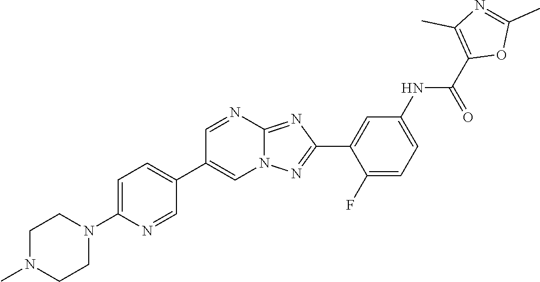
C1(F)=CC=C(NC(C2=C(C)N=C(C)O2)=O)C=C1C1=NN2C(=N1)N=CC(C1=CC=C(N3CCN(C)CC3)N=C1)=C2
